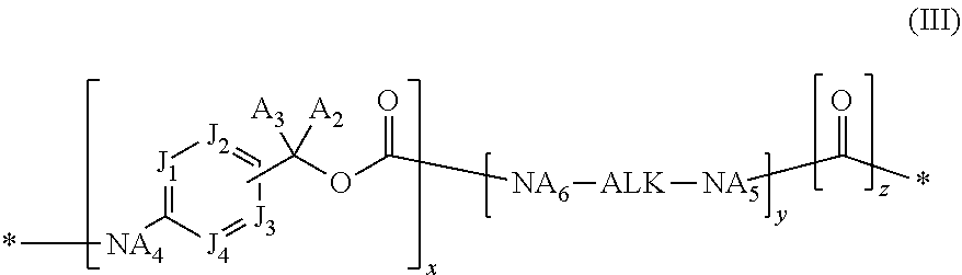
[J1]1=C([NA4]*)[J4]=[J3]C=[J2]1.CC(OC(=O)[NA6][ALK][NA5]C(*)=O)([A3])[A2]
